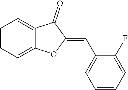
C1=CC=C2C(=C1)C(=O)C(=CC1=CC=CC=C1F)O2
